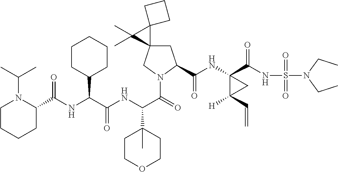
C1C2(CN(C(C(NC(C(NC(=O)C3N(C(C)C)CCCC3)C3CCCCC3)=O)C3(C)CCOCC3)=O)C1C(NC1(C(NS(N(CC)CC)(=O)=O)=O)C([H])(C=C)C1)=O)C1(C2(C)C)CCC1
